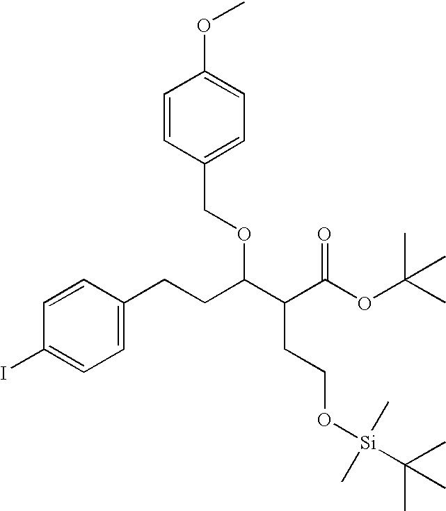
C1=C(CCC(C(C(OC(C)(C)C)=O)CCO[Si](C(C)(C)C)(C)C)OCC2=CC=C(OC)C=C2)C=CC(I)=C1
